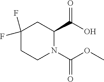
C1(F)(F)CCN(C(OC)=O)C(C(O)=O)C1
